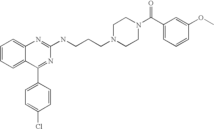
C1=CC=C2C(=C1)N=C(NCCCN1CCN(C(C3=CC=CC(OC)=C3)=O)CC1)N=C2C1=CC=C(Cl)C=C1
